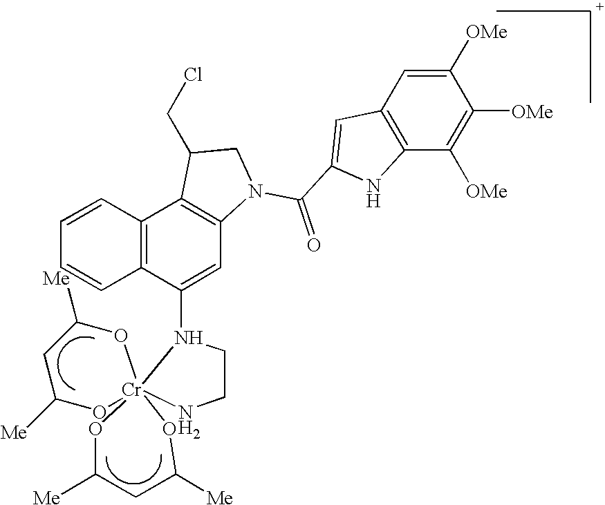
O1C([Me])CC([Me])O[Cr]123(N(C1=CC4=C(C5=C1C=CC=C5)C(CCl)CN4C(C1=CC4=C(C([OMe])=C([OMe])C([OMe])=C4)N1)=O)CCN2)OC([Me])CC([Me])O3
